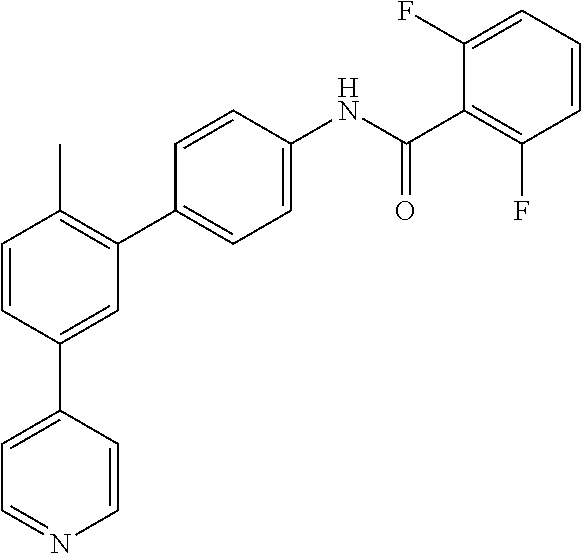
C1=C(C2=CC(C3=CC=C(NC(C4=C(F)C=CC=C4F)=O)C=C3)=C(C)C=C2)C=CN=C1
